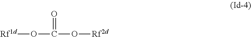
[Rf1d]OC(O[Rf2d])=O
